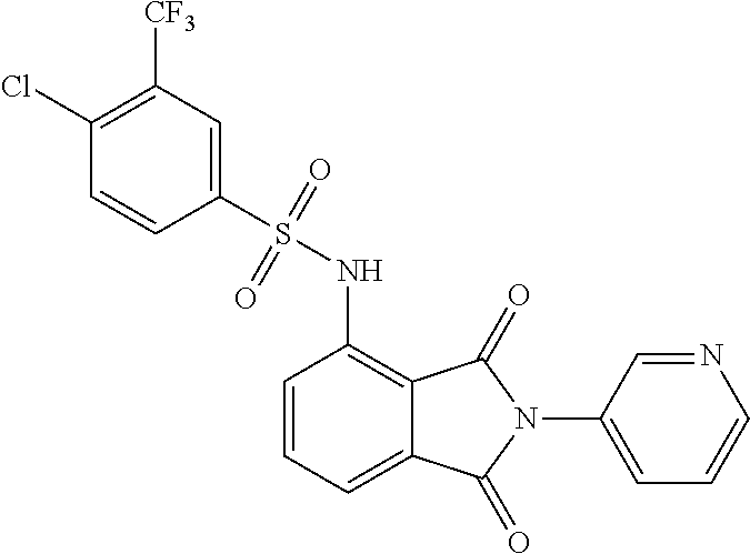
C1=CC=C2C(=C1NS(=O)(=O)C1=CC([CF3])=C(Cl)C=C1)C(=O)N(C1=CC=CN=C1)C2=O
